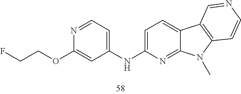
FCCOC1=CC(NC2=CC=C3C(=N2)N(C)C2=C3C=NC=C2)=CC=N1
